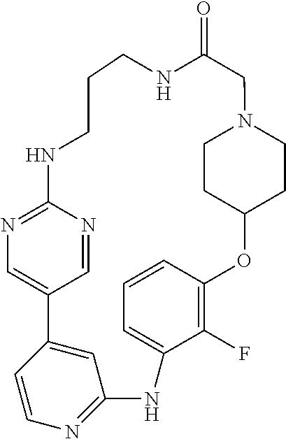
C1CNC(=O)CN2CCC(OC3=C(F)C(=CC=C3)NC3=NC=CC(=C3)C3=CN=C(NC1)N=C3)CC2
